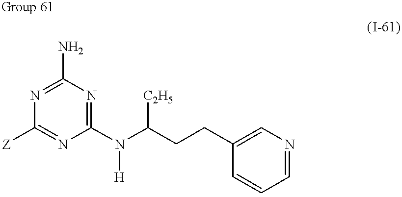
N1=C(N)N=C(N([H])C([C2H5])CCC2=CN=CC=C2)N=C1[Z]
